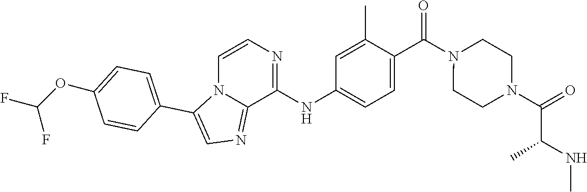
C(N1CCN(C(=O)C(NC)C)CC1)(C1=CC=C(NC2=NC=CN3C2=NC=C3C2=CC=C(OC(F)F)C=C2)C=C1C)=O
